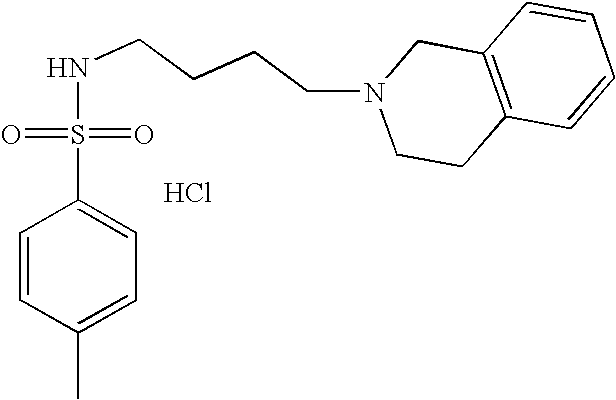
C1(S(=O)(=O)NCCCCN2CCC3=C(C2)C=CC=C3)=CC=C(C)C=C1.Cl
